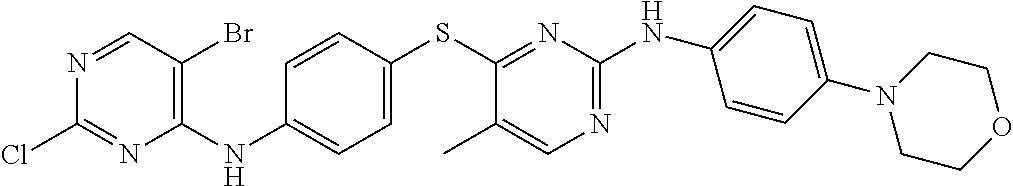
C1(NC2=C(Br)C=NC(Cl)=N2)=CC=C(SC2=NC(NC3=CC=C(N4CCOCC4)C=C3)=NC=C2C)C=C1
